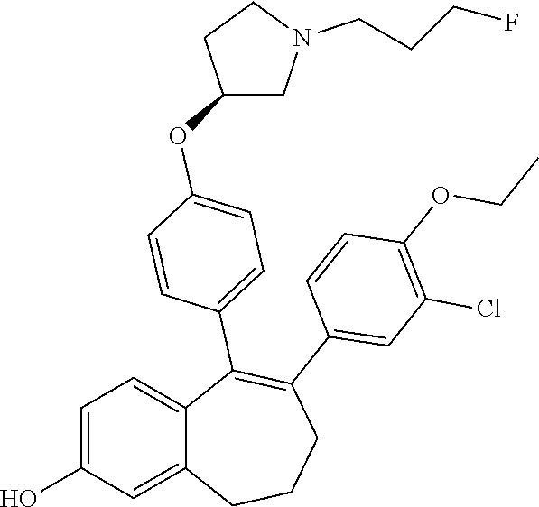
C1=C(O)C=C2C(=C1)C(C1=CC=C(OC3CN(CCCF)CC3)C=C1)=C(C1=CC(Cl)=C(OCC)C=C1)CCC2
